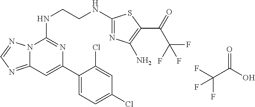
C12=NC=NN1C(NCCNC1=NC(N)=C(C(=O)C(F)(F)F)S1)=NC(C1=CC=C(Cl)C=C1Cl)=C2.C(C(=O)O)(F)(F)F
